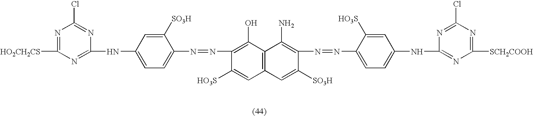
N1=C([HO2CH2CS])N=C(NC2=CC=C(N=NC3=C(O)C4=C(C=C3[HO3S])C=C([SO3H])C(N=NC3=CC=C(NC5=NC([SCH2COOH])=NC(Cl)=N5)C=C3[HO3S])=C4N)C([SO3H])=C2)N=C1Cl
